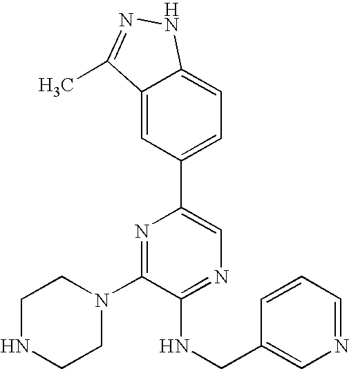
C1(N2CCNCC2)=NC(C2=CC=C3C(=C2)C(C)=NN3)=CN=C1NCC1=CN=CC=C1
